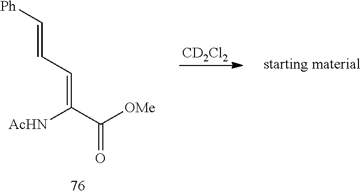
C(=CC=C[Ph])(C([OMe])=O)[AcHN].[CD2Cl2]
